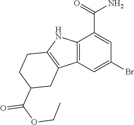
C12=C(C=C(Br)C=C1C(=O)N)C1=C(N2)CCC(C(OCC)=O)C1
